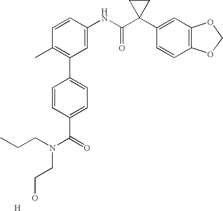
C1=CC(NC(C2(C3=CC4=C(C=C3)OCO4)CC2)=O)=CC(C2=CC=C(C(=O)N(CCC)CCO)C=C2)=C1C.[H]
